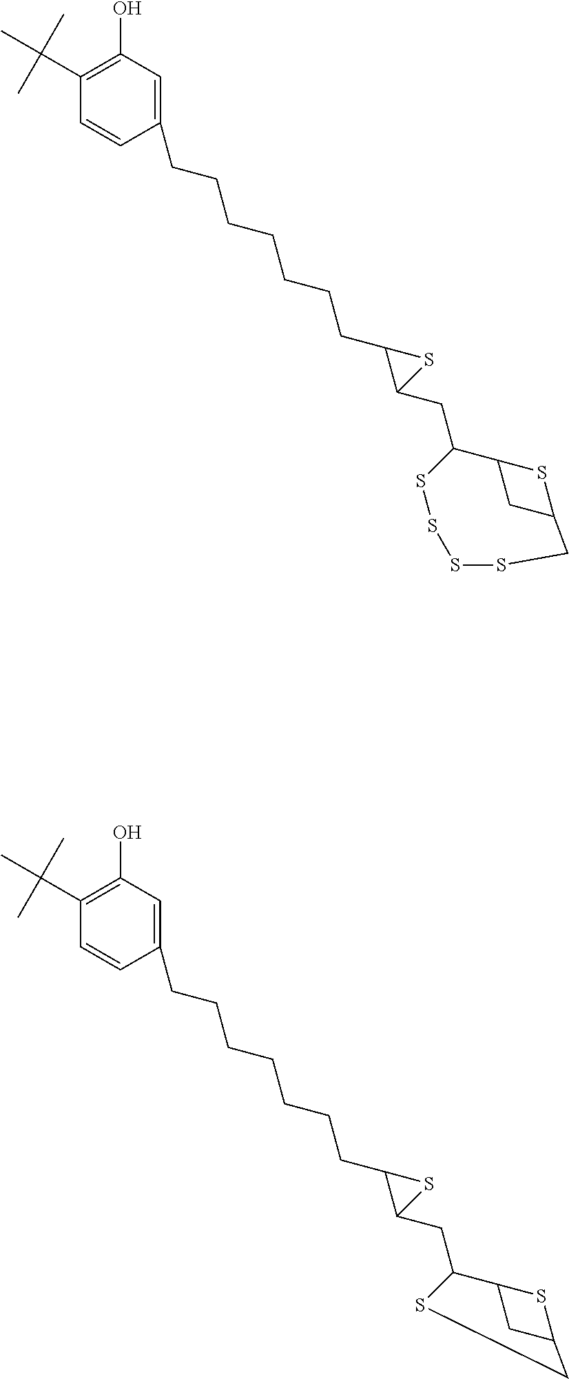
C1=CC(CCCCCCCC2C(CC3C4SC(C4)CSSSS3)S2)=CC(O)=C1C(C)(C)C.C1=CC(CCCCCCCC2C(CC3C4SC(C4)CS3)S2)=CC(O)=C1C(C)(C)C
